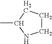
C1CCC(C)N1
